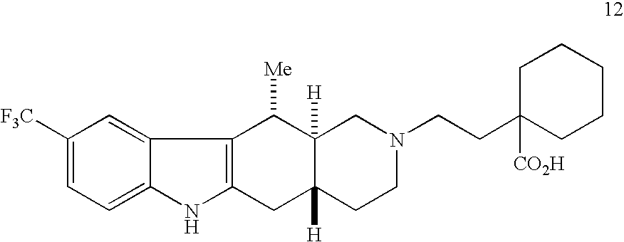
C1([F3C])=CC=C2C(=C1)C1=C(N2)CC2([H])C([H])(C1[Me])CN(CCC1([CO2H])CCCCC1)CC2
